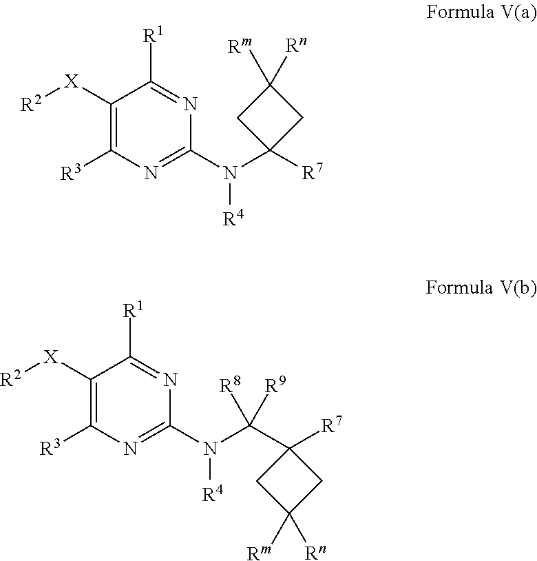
C1([X][R2])=C([R3])N=C(N(C2([R7])CC([Rn])([Rm])C2)[R4])N=C1[R1].C1([X][R2])=C([R3])N=C(N([R4])C(C2([R7])CC([Rn])([Rm])C2)([R8])[R9])N=C1[R1]
